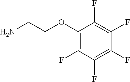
NCCOC1=C(F)C(F)=C(F)C(F)=C1F
